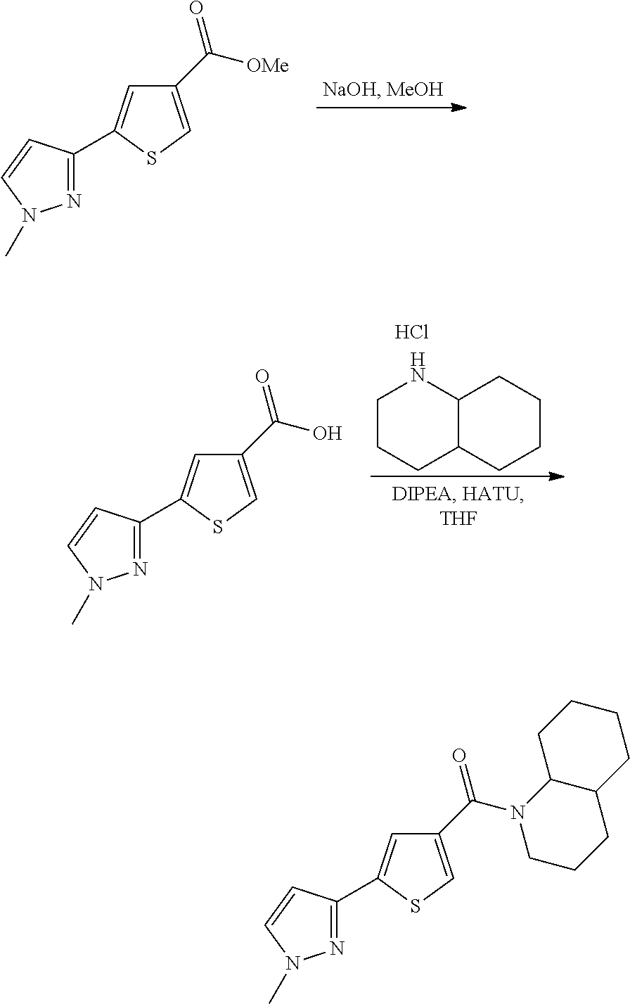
C1(C([OMe])=O)=CSC(C2=NN(C)C=C2)=C1.C1CCC2C(N1)CCCC2.C1(C(O)=O)=CSC(C2=NN(C)C=C2)=C1.Cl.C1(C(N2CCCC3C2CCCC3)=O)=CSC(C2=NN(C)C=C2)=C1
